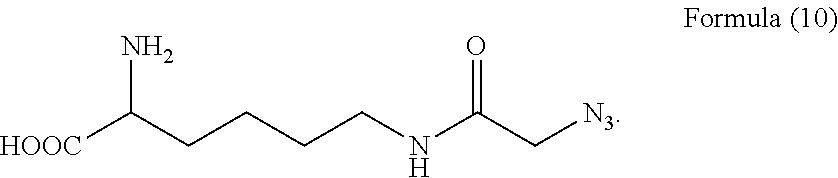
[HOOC]C(CCCCNC(C[N3])=O)N
